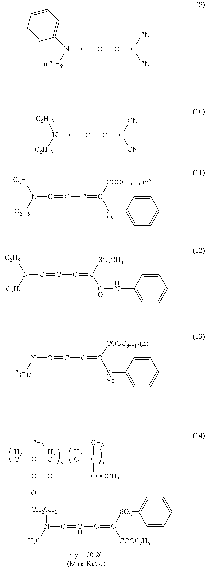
C(=CC=C([SO2]C1=CC=CC=C1)[COOC2H5])N(C)[CH2CH2]OC(C(CC)(C)CCC(C)(C)[COOCH3])=O.C(=CC=C([CN])[CN])N([nC4H9])C1=CC=CC=C1.C(=CC=C([CN])[CN])N([C6H13])[C6H13].C(=CC=C([SO2]C1=CC=CC=C1)[COOC12H25(n)])N([C2H5])[C2H5].C(=CC=C([CO]NC1=CC=CC=C1)[SO2CH3])N([C2H5])[C2H5].C(=CC=C([SO2]C1=CC=CC=C1)[COOC8H17(n)])N[C6H13]
